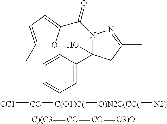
C1(C)=CC=C(C(=O)N2C(O)(C3=CC=CC=C3)CC(C)=N2)O1.[CC1]=[CC]=[C(O1)C(]=[O)N2C(CC(]=[N2)].[C)(C3]=[CC]=[CC]=[C3)O]
